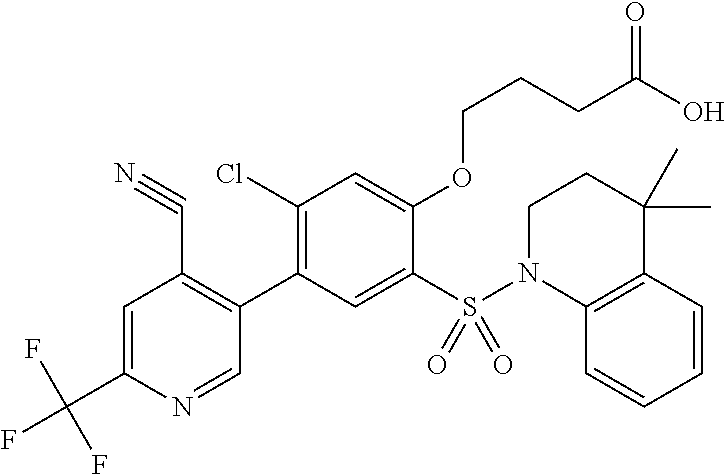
C(C1=CC(C#N)=C(C2=C(Cl)C=C(OCCCC(O)=O)C(S(=O)(=O)N3C4=C(C(C)(C)CC3)C=CC=C4)=C2)C=N1)(F)(F)F
